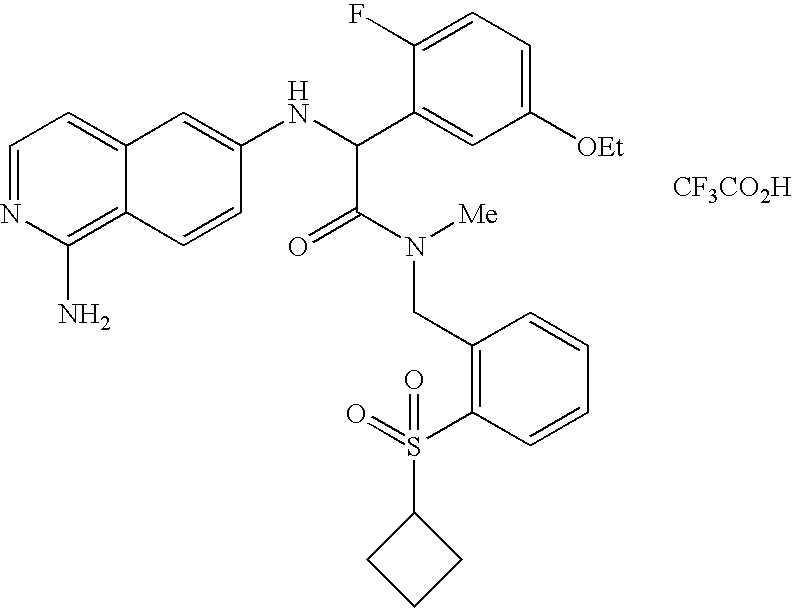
C1=NC(N)=C2C(=C1)C=C(NC(C1=CC([OEt])=CC=C1F)C(=O)N(CC1=C(S(=O)(C3CCC3)=O)C=CC=C1)[Me])C=C2.[CF3CO2H]
